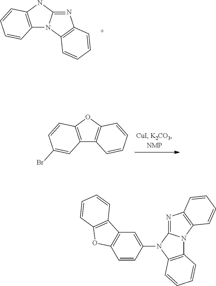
C12=C(NC3=NC4=C(N13)C=CC=C4)C=CC=C2.C12=C(OC3=C1C=CC=C3)C=CC(Br)=C2.C1=C(N2C3=C(N4C2=NC2=C4C=CC=C2)C=CC=C3)C=CC2=C1C1=C(O2)C=CC=C1
